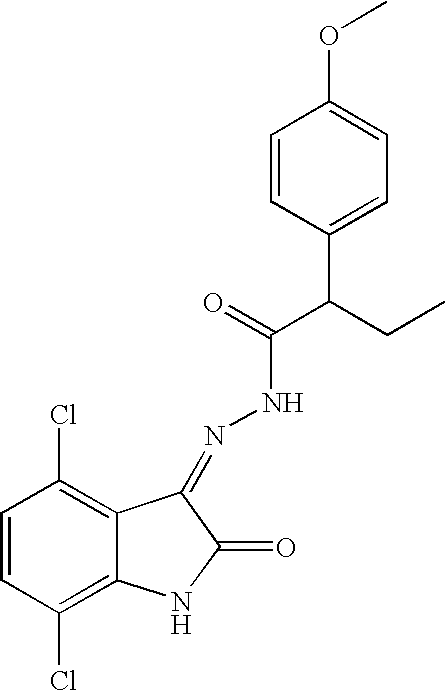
C1=CC(Cl)=C2C(=C1Cl)C(=NNC(=O)C(C1=CC=C(OC)C=C1)CC)C(=O)N2
